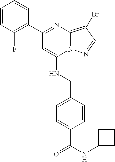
C1(C2=NC3=C(Br)C=NN3C(NCC3=CC=C(C(=O)NC4CCC4)C=C3)=C2)=C(F)C=CC=C1
